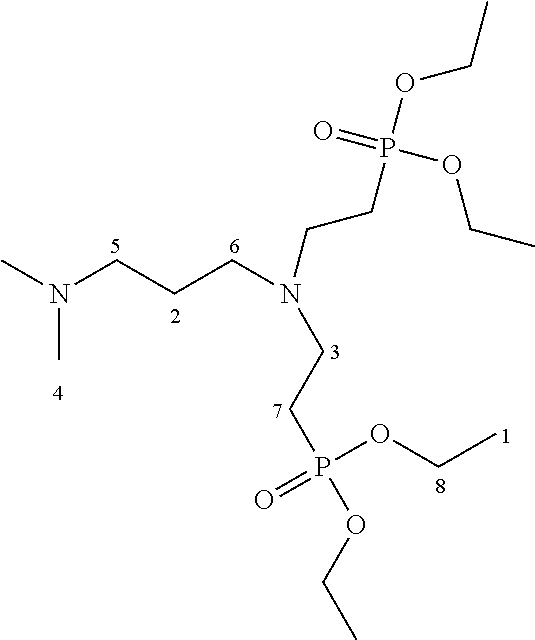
N(CCCN(CCP(OCC)(=O)OCC)CCP(OCC)(OCC)=O)(C)C
